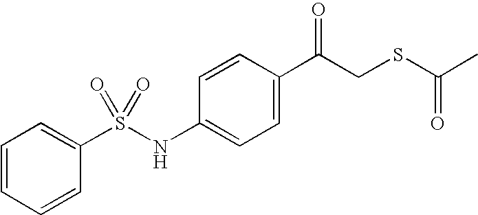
C1=C(C(CSC(C)=O)=O)C=CC(NS(C2=CC=CC=C2)(=O)=O)=C1
